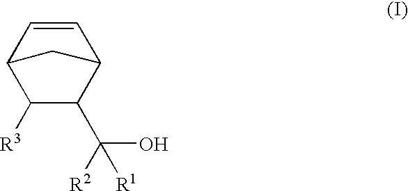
C1([R3])C(C([R2])(O)[R1])C2C=CC1C2
